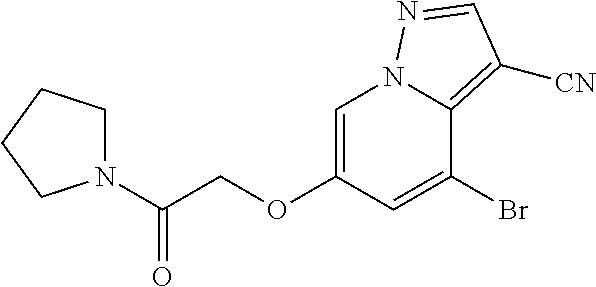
N1(C(COC2=CN3C(=C([CN])C=N3)C(Br)=C2)=O)CCCC1
